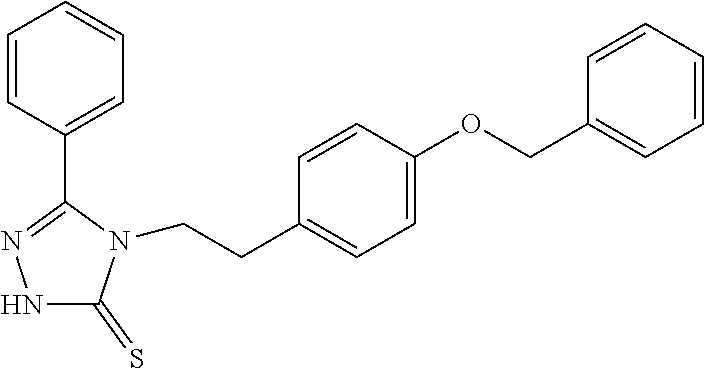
C1=CC(C2=NNC(=S)N2CCC2=CC=C(OCC3=CC=CC=C3)C=C2)=CC=C1
